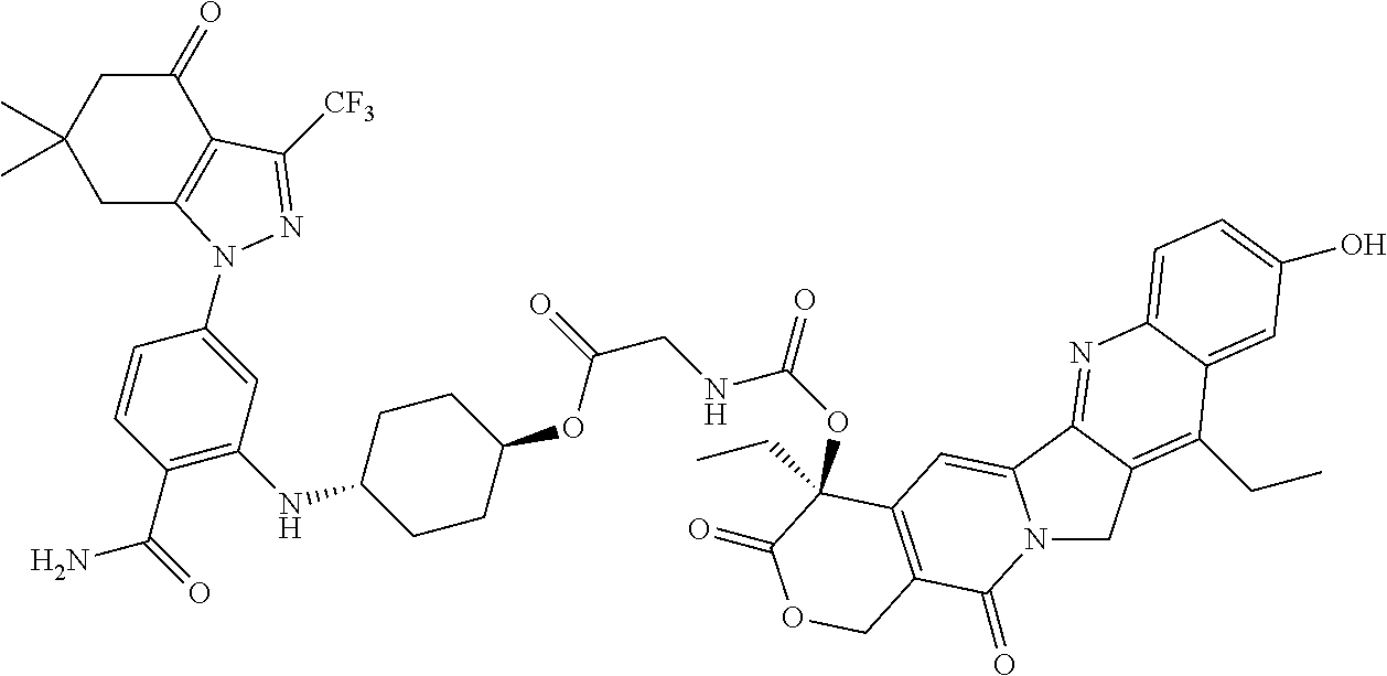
C1(C)(C)CC2=C(C(=O)C1)C([CF3])=NN2C1=CC(NC2CCC(OC(CNC(OC3(CC)C4=C(C(=O)N5CC6=C(CC)C7=CC(O)=CC=C7N=C6C5=C4)COC3=O)=O)=O)CC2)=C(C(=O)N)C=C1
